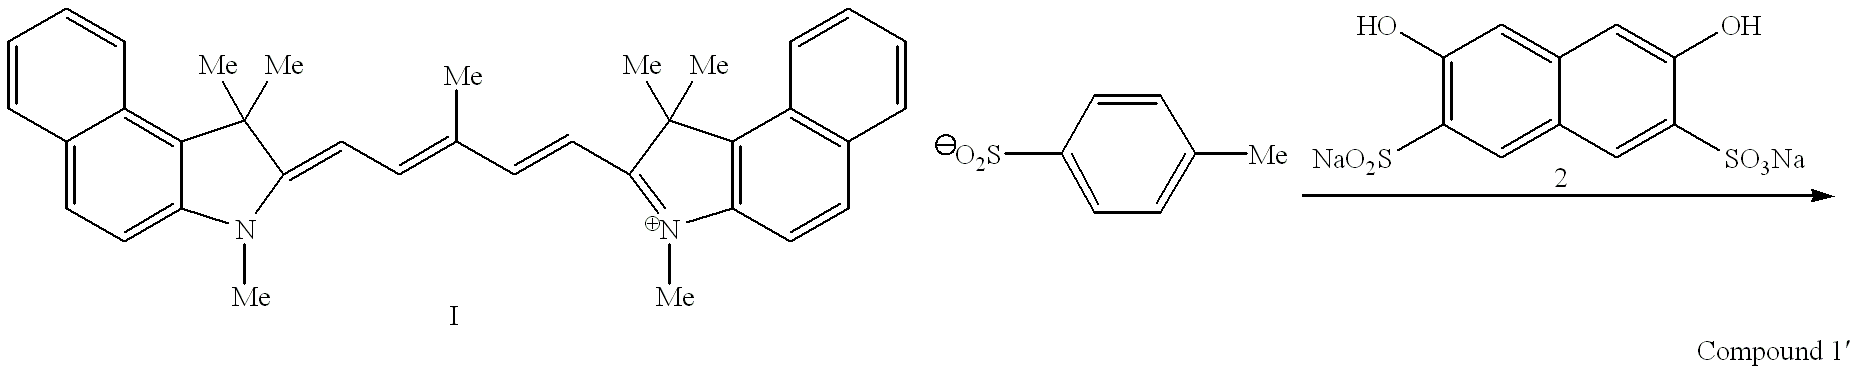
C12=CC=C3C(=C1C=CC=C2)C([Me])([Me])C(=CC=C(C=CC1=N([Me])C2=C(C4=C(C=C2)C=CC=C4)C1([Me])[Me])[Me])N3[Me].[O2S]C1=CC=C([Me])C=C1.C1(O)=C([NaO2S])C=C2C(=C1)C=C(O)C([SO3Na])=C2
